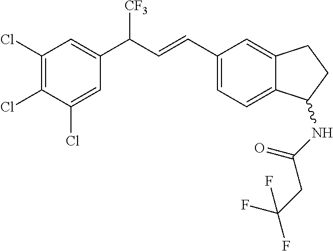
C1(Cl)=CC(C(C=CC2=CC=C3C(=C2)CCC3NC(CC(F)(F)F)=O)[CF3])=CC(Cl)=C1Cl
